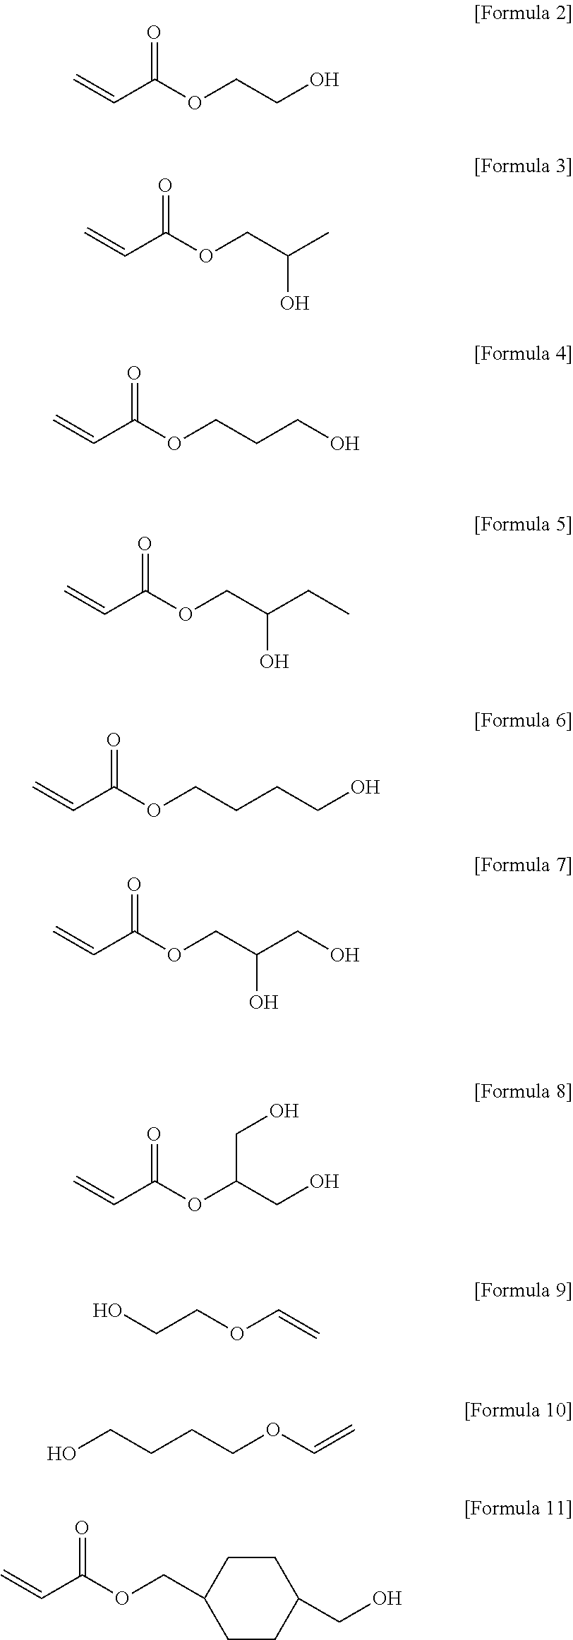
C=CC(OCCO)=O.C=CC(OCC(C)O)=O.C=CC(OCCCO)=O.C=CC(OCC(CC)O)=O.C=CC(OCCCCO)=O.C=CC(OCC(CO)O)=O.C=CC(OC(CO)CO)=O.OCCOC=C.OCCCCOC=C.C1C(COC(C=C)=O)CCC(CO)C1
